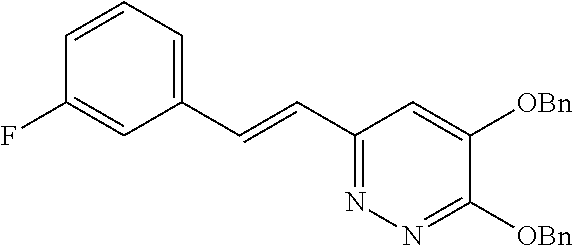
C1=CC=C(C=CC2=NN=C([OBn])C([OBn])=C2)C=C1F
